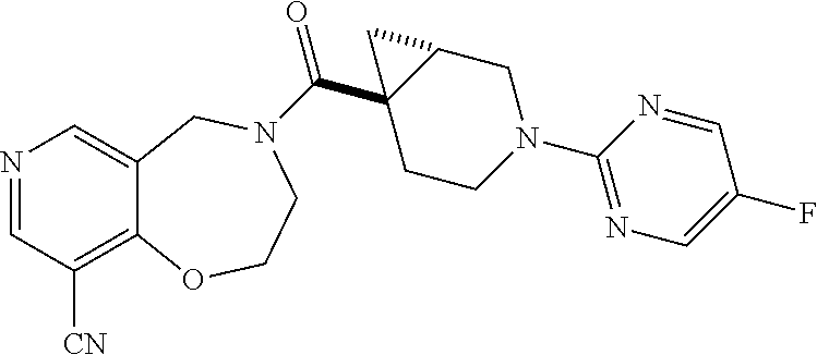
N1=CC([CN])=C2C(=C1)CN(C(C13CCN(C4=NC=C(F)C=N4)CC1C3)=O)CCO2
